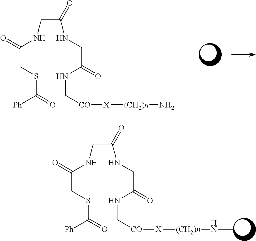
C(CSC([Ph])=O)(=O)NCC(NCC(=O)NC[CO][X][(CH2)n]N)=O.C(CSC([Ph])=O)(=O)NCC(NCC(=O)NC[CO][X][(CH2)n]NC)=O
